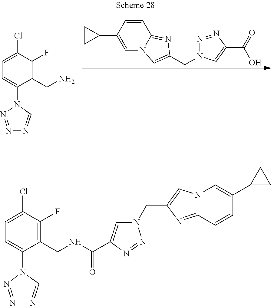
C1(CN)=C(F)C(Cl)=CC=C1N1N=NN=C1.C1=CC(C2CC2)=CN2C1=NC(CN1N=NC(C(=O)O)=C1)=C2.C1(CNC(=O)C2=CN(CC3=CN4C(=N3)C=CC(C3CC3)=C4)N=N2)=C(F)C(Cl)=CC=C1N1N=NN=C1
